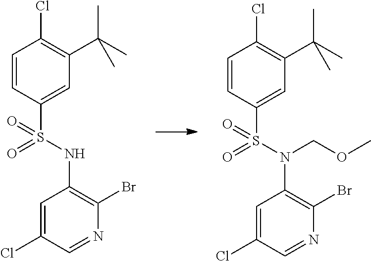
C1=C(Cl)C=NC(Br)=C1NS(C1=CC(C(C)(C)C)=C(Cl)C=C1)(=O)=O.C1=C(Cl)C=NC(Br)=C1N(S(C1=CC(C(C)(C)C)=C(Cl)C=C1)(=O)=O)COC
